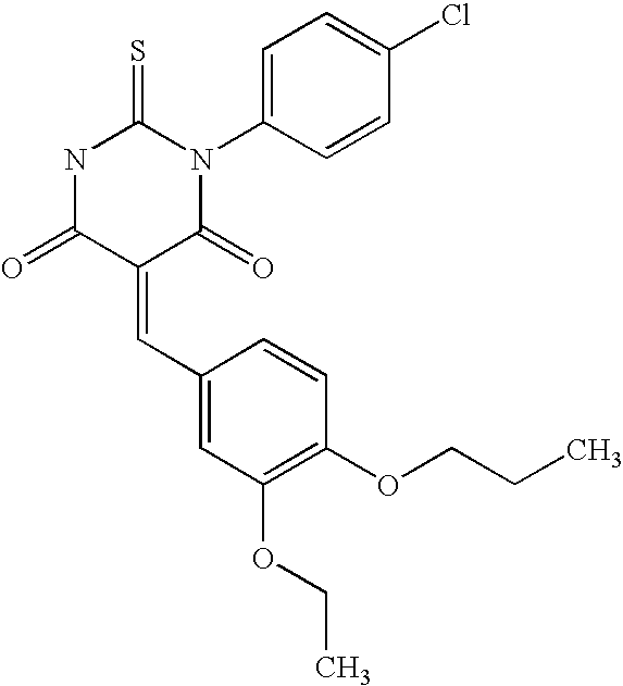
N1C(=O)C(=CC2=CC(OCC)=C(OCCC)C=C2)C(=O)N(C2=CC=C(Cl)C=C2)C1=S
